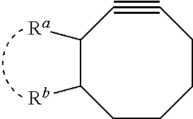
C1([Ra])C([Rb])CCCCC#C1
